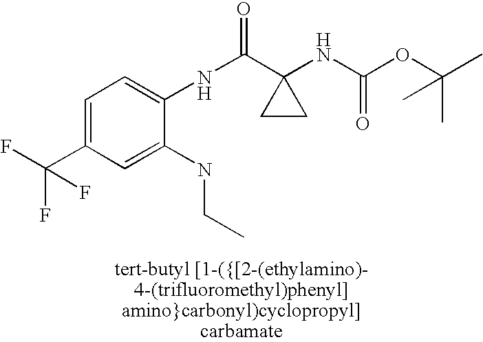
C1=C(C(F)(F)F)C=C(NCC)C(NC(C2(NC(OC(C)(C)C)=O)CC2)=O)=C1
